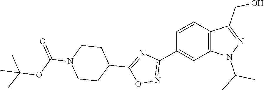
C12=C(C=C(C3=NOC(C4CCN(C(OC(C)(C)C)=O)CC4)=N3)C=C1)N(C(C)C)N=C2CO
